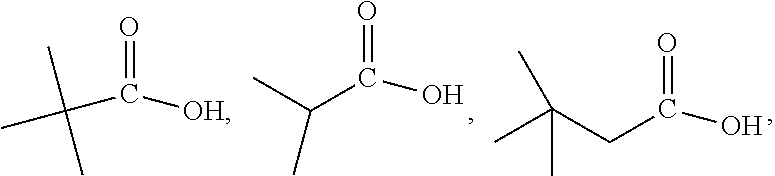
C(C([OH])=O)(C)(C)C.C(O)(=O)C(C)C.C(O)(=O)CC(C)(C)C
